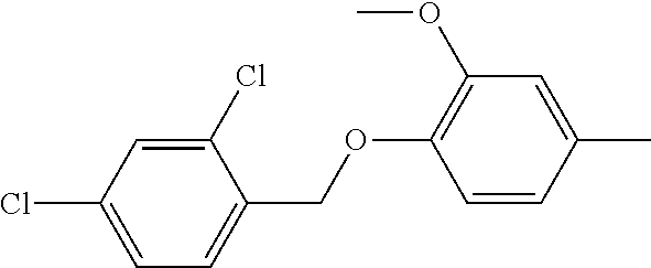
C1=C(Cl)C=C(Cl)C(COC2=C(OC)C=C(C)C=C2)=C1
